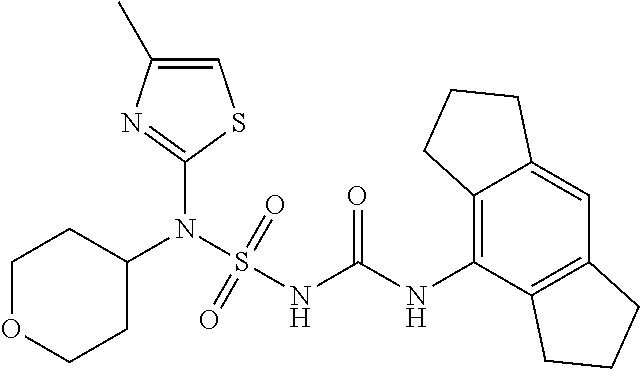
C1(N(S(NC(NC2=C3C(=CC4=C2CCC4)CCC3)=O)(=O)=O)C2CCOCC2)=NC(C)=CS1
